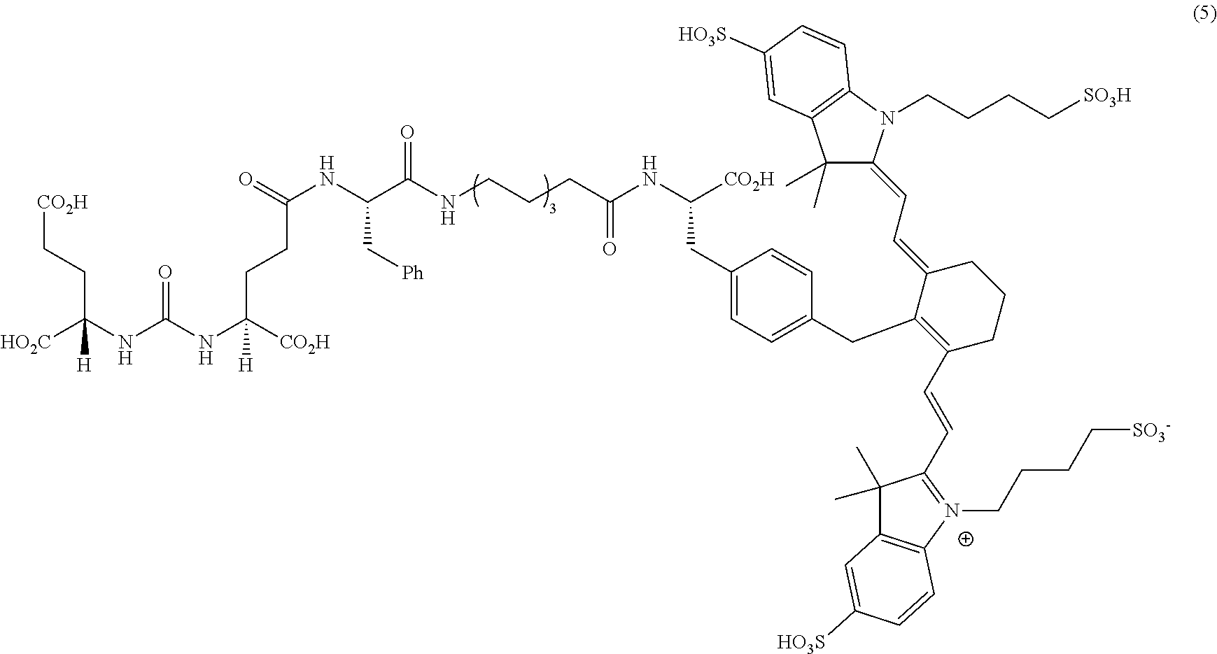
[HO2C]C(NC(NC([CO2H])([H])CCC(NC(C(NCCCC(NC([CO2H])CC1=CC=C(CC2=C(C=CC3=[N+](CCCC[SO3-])C4=C(C3(C)C)C=C([HO3S])C=C4)CCCC2=CC=C2C(C)(C)C3=C(N2CCCC[SO3H])C=CC([HO3S])=C3)C=C1)=O)=O)C[Ph])=O)=O)(CC[CO2H])[H]
